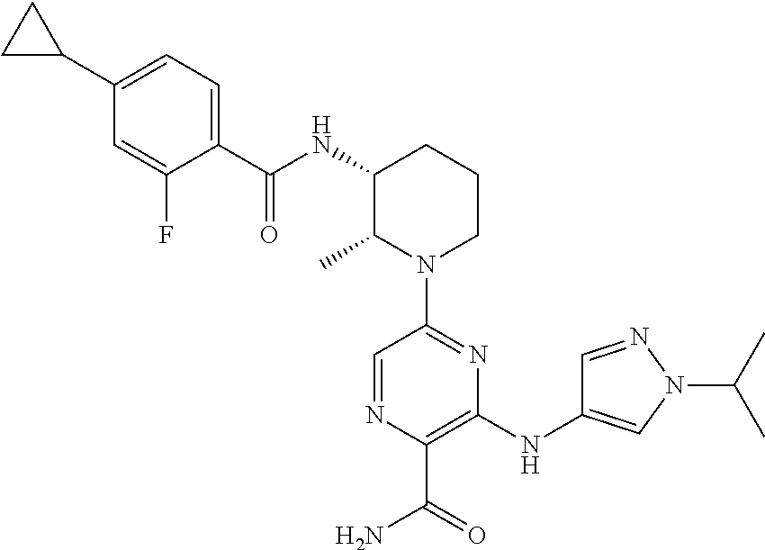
N1(C2=NC(NC3=CN(C(C)C)N=C3)=C(C(=O)N)N=C2)CCCC(NC(=O)C2=CC=C(C3CC3)C=C2F)C1C
